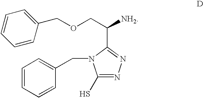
C1=CC(COCC([NH2])C2=NN=C(S)N2CC2=CC=CC=C2)=CC=C1
